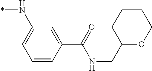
C1=CC(C(=O)NCC2OCCCC2)=CC(N*)=C1
